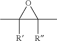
CC1([R])C([R])(C)O1
